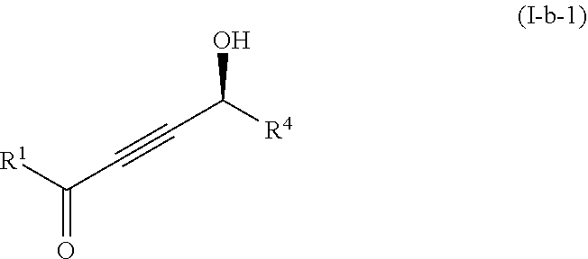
[R1]C(=O)C#CC([R4])O
